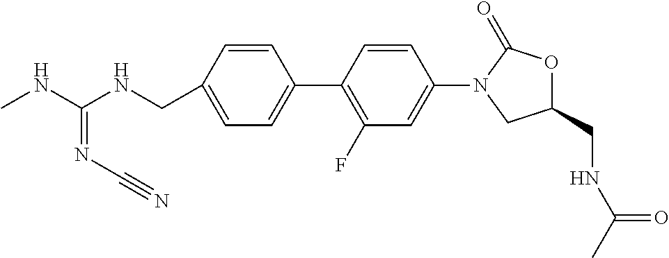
N(CC1=CC=C(C2=C(F)C=C(N3CC(CNC(C)=O)OC3=O)C=C2)C=C1)C(NC)=NC#N
